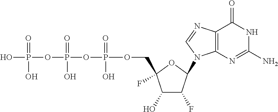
C1(O)C(F)C(N2C3=C(N=C2)C(=O)NC(N)=N3)OC1(COP(OP(OP(O)(=O)O)(=O)O)(=O)O)F
